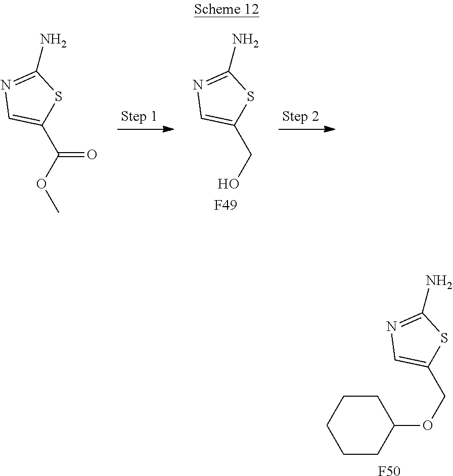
OCC1=CN=C(N)S1.[F49].COC(C1=CN=C(N)S1)=O.O(CC1=CN=C(N)S1)C1CCCCC1.[F50]
